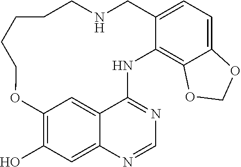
OC1=C2C=C3C(=C1)N=CN=C3NC1=C3C(=CC=C1CNCCCCCO2)OCO3
